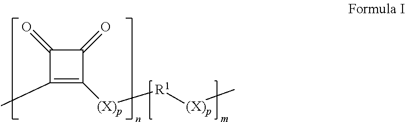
C1(=O)C(C)=C([(X)p][R1][(X)p]C)C1=O
